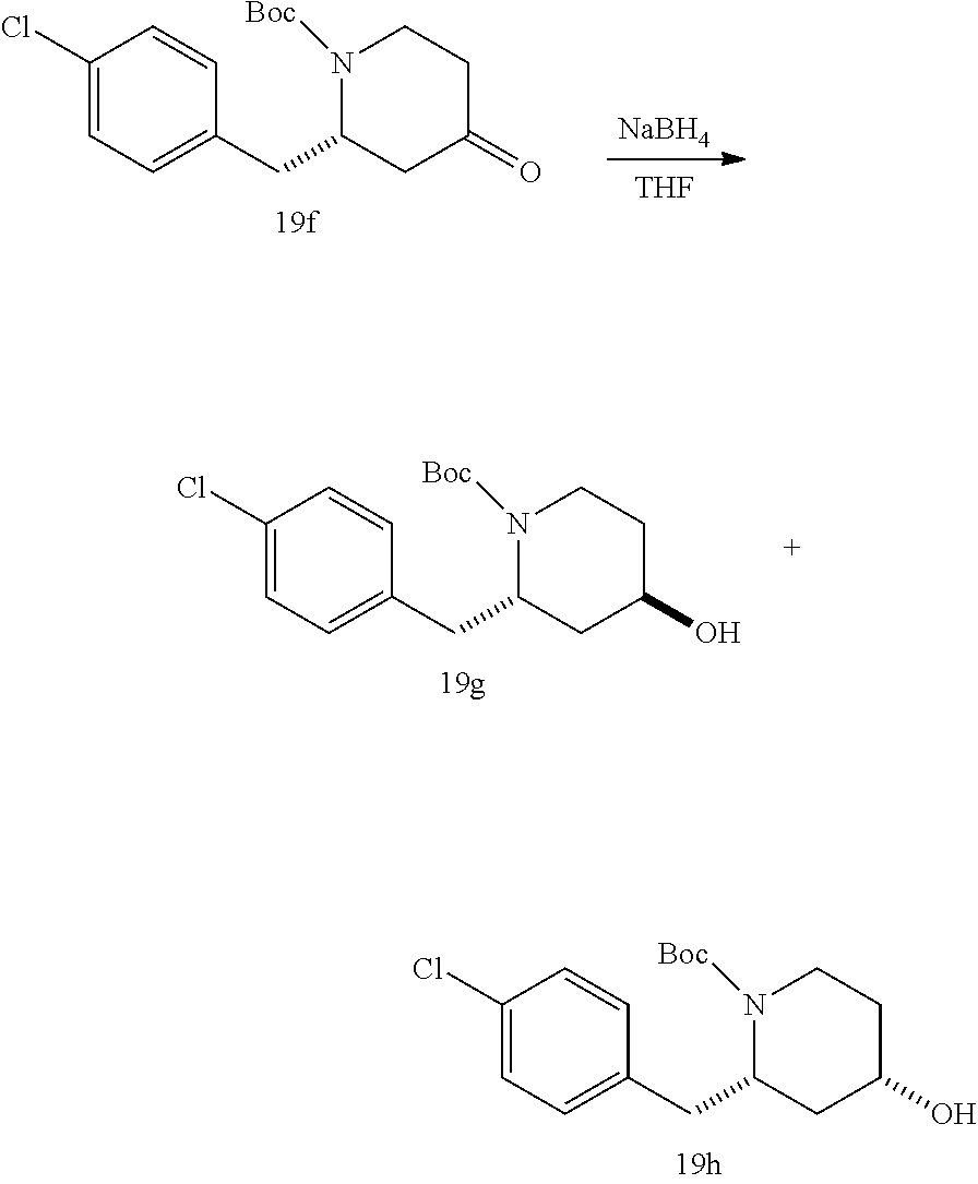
C1C(=O)CCN([Boc])C1CC1=CC=C(Cl)C=C1.[NaBH4].[THF].C1C(O)CCN([Boc])C1CC1=CC=C(Cl)C=C1.C1C(O)CCN([Boc])C1CC1=CC=C(Cl)C=C1
